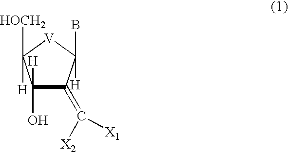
C1([H])(O)C(=C([X2])[X1])C(B)([H])[V]C1([HOCH2])[H]
